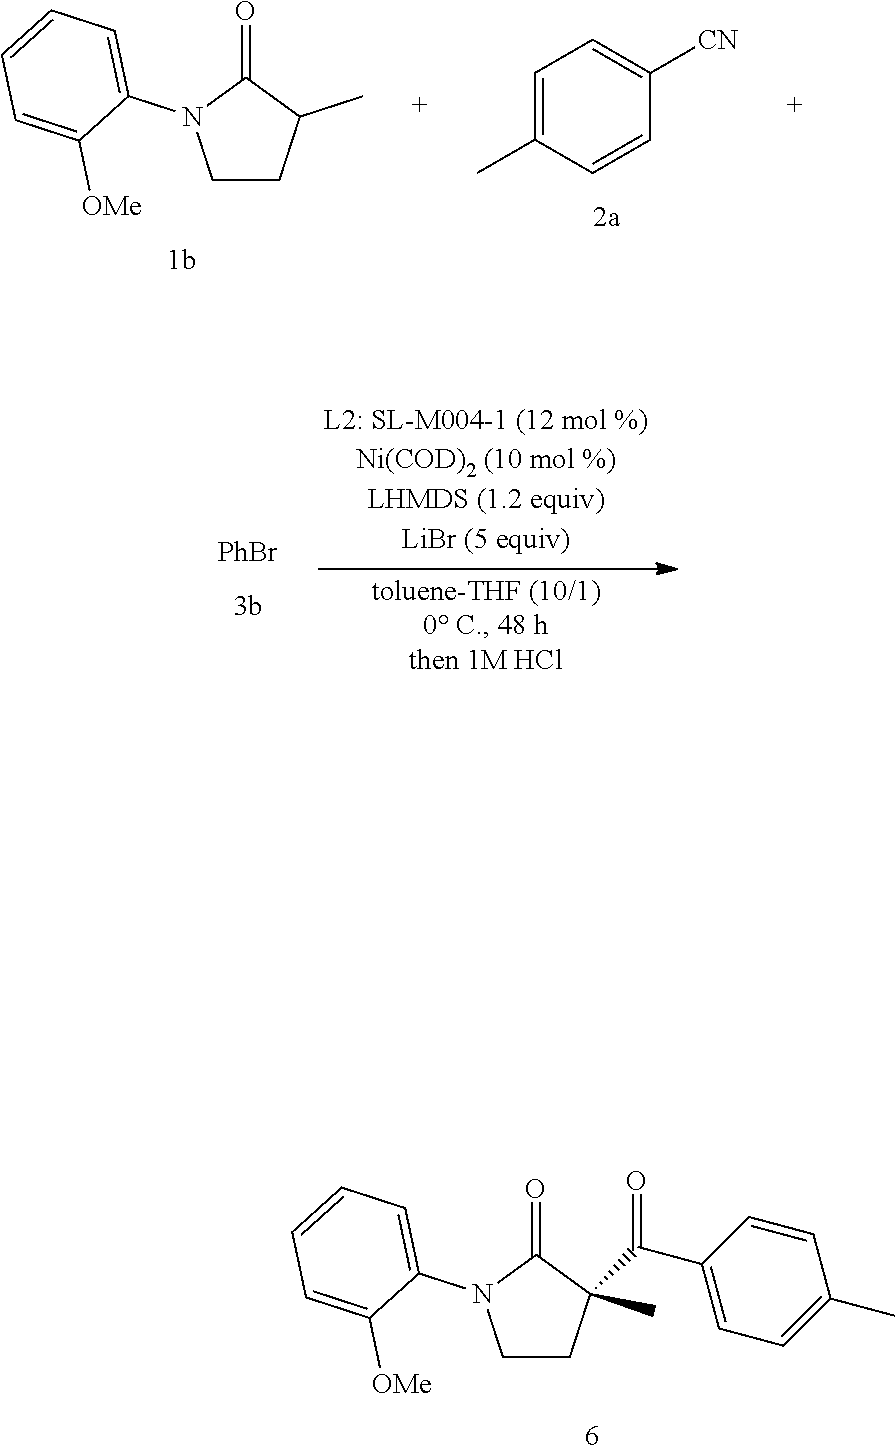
C1CC(C)C(=O)N1C1=CC=CC=C1[OMe].C1=C(C)C=CC([CN])=C1.C1CC(C(C2=CC=C(C)C=C2)=O)(C)C(=O)N1C1=CC=CC=C1[OMe].[PhBr]
